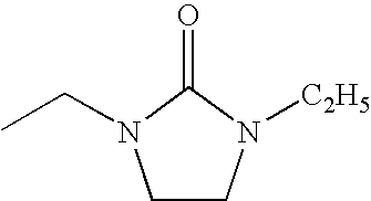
O=C1N(CC)CCN1[C2H5]
